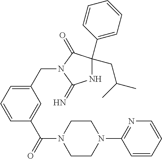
C1(CC(C)C)(C2=CC=CC=C2)NC(=N)N(CC2=CC=CC(C(=O)N3CCN(C4=NC=CC=C4)CC3)=C2)C1=O
